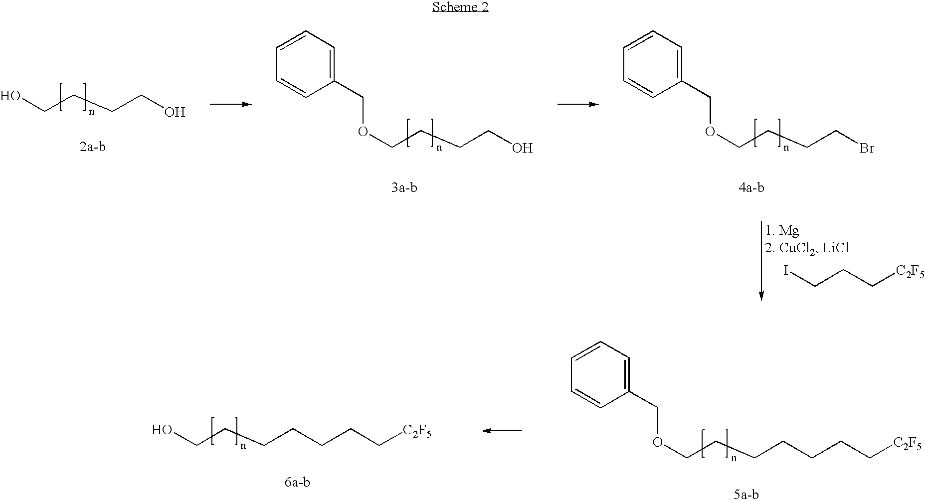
OCCCCO.O(CCCCO)CC1=CC=CC=C1.O(CCCCBr)CC1=CC=CC=C1.ICCC[C2F5].O(CCCCCCC[C2F5])CC1=CC=CC=C1.OCCCCCCC[C2F5]
